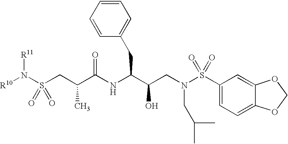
[R10]N(S(CC(C(NC(C(CN(S(C1=CC=C2C(=C1)OCO2)(=O)=O)CC(C)C)O)CC1=CC=CC=C1)=O)C)(=O)=O)[R11]
